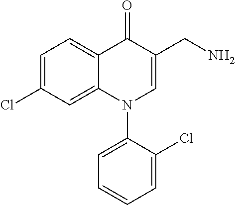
C12=CC(Cl)=CC=C1C(=O)C(CN)=CN2C1=CC=CC=C1Cl
